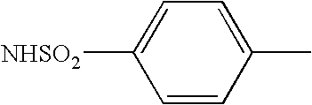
C1=CC(C)=CC=C1[NHSO2]
